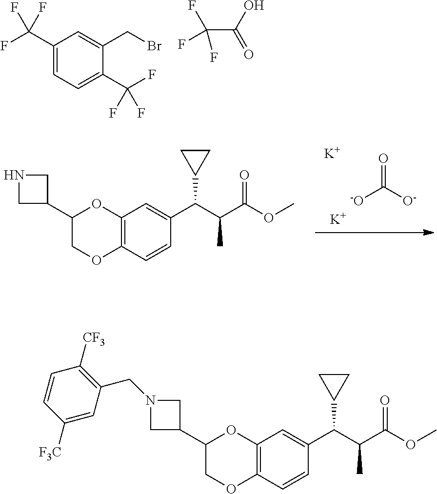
C1(C(F)(F)F)=CC=C(C(F)(F)F)C(CBr)=C1.C(C(=O)O)(F)(F)F.C1(C2CNC2)COC2=C(O1)C=C(C(C1CC1)C(C)C(=O)OC)C=C2.[-O]C([O-])=O.[K].[K].C1(C2CN(CC3=C([CF3])C=CC([F3C])=C3)C2)COC2=C(O1)C=C(C(C1CC1)C(C)C(=O)OC)C=C2
